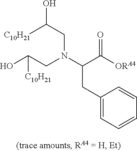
OC(CN(C(C([ORA4])=O)CC1=CC=CC=C1)CC(O)[C10H21])[C10H21]
